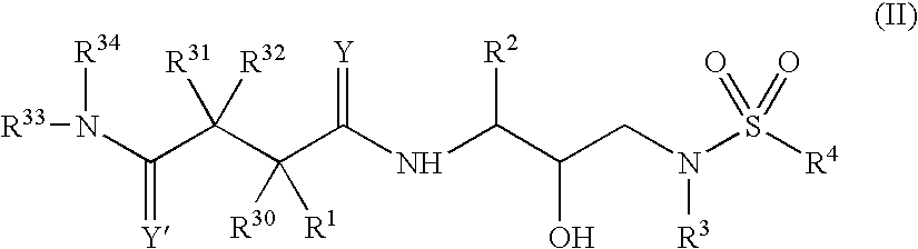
[R33]N([R34])C(=[Y])C(C(C(NC(C(CN(S([R4])(=O)=O)[R3])O)[R2])=[Y])([R30])[R1])([R31])[R32]
